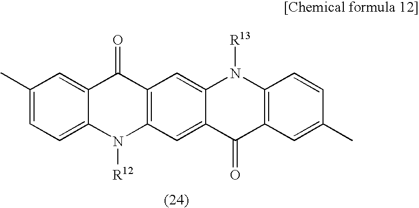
C12=C(C=C3C(=C1)N([R13])C1=C(C3=O)C=C(C)C=C1)N([R12])C1=CC=C(C)C=C1C2=O
